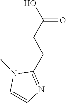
C(CCC1=NC=CN1C)(O)=O
